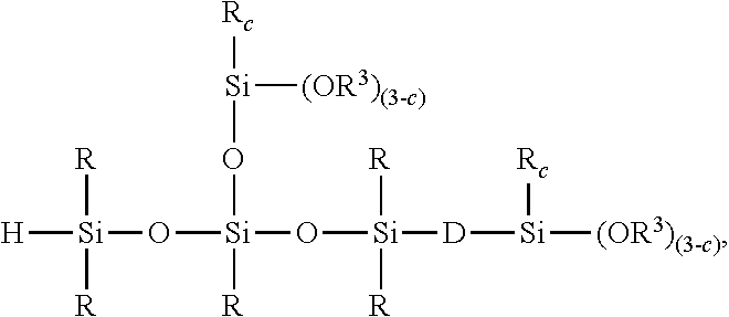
[H][Si]([R])([R])O[Si](O[Si]([Rc])[(OR3)(3-c)])(O[Si]([R])([R])[D][Si]([Rc])[(OR3)(3-c)])[R]
